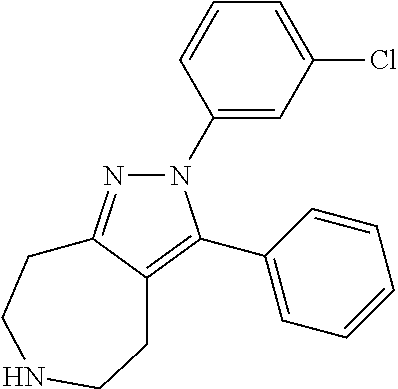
N1(C2=CC(Cl)=CC=C2)N=C2C(=C1C1=CC=CC=C1)CCNCC2
